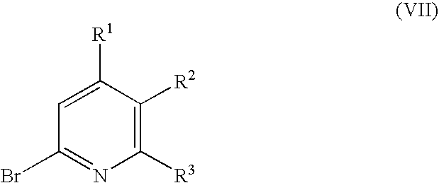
C1([R3])=C([R2])C([R1])=CC(Br)=N1
